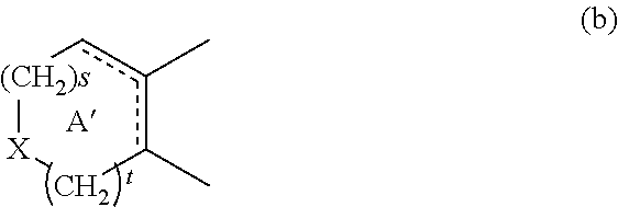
[(CH2)s]([X]C)cc(c(C)C)C
